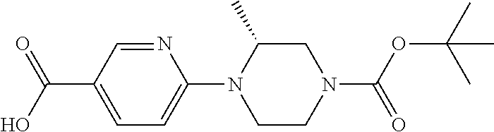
C1(C(O)=O)=CC=C(N2CCN(C(OC(C)(C)C)=O)CC2C)N=C1
